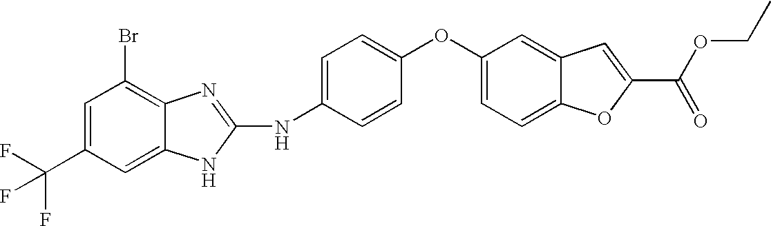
C1=C(C(F)(F)F)C=C2C(=C1Br)N=C(NC1=CC=C(OC3=CC=C4C(=C3)C=C(C(=O)OCC)O4)C=C1)N2
